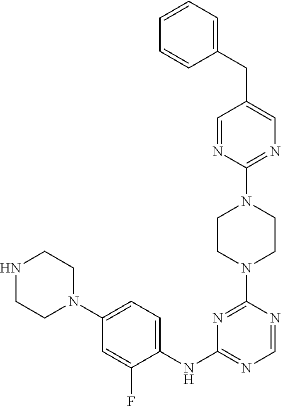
N1=C(NC2=CC=C(N3CCNCC3)C=C2F)N=C(N2CCN(C3=NC=C(CC4=CC=CC=C4)C=N3)CC2)N=C1
